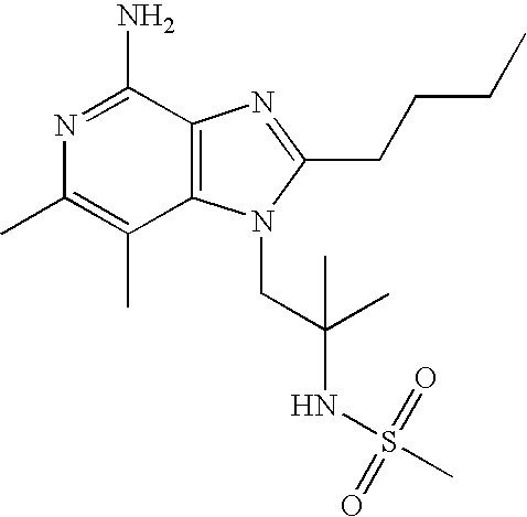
N1=C(N)C2=C(C(C)=C1C)N(CC(NS(=O)(=O)C)(C)C)C(CCCC)=N2
